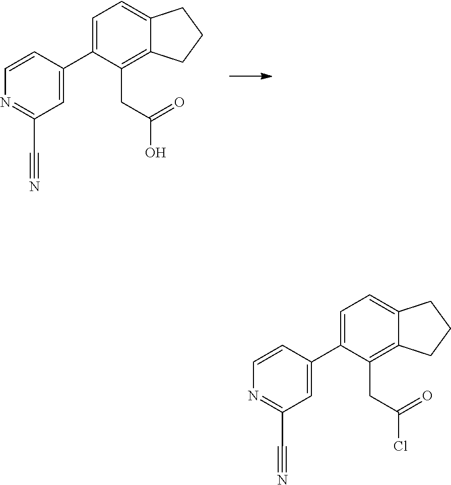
C1=C(C2=CC(C#N)=NC=C2)C(CC(O)=O)=C2C(=C1)CCC2.C1=C(C2=CC(C#N)=NC=C2)C(CC(Cl)=O)=C2C(=C1)CCC2
